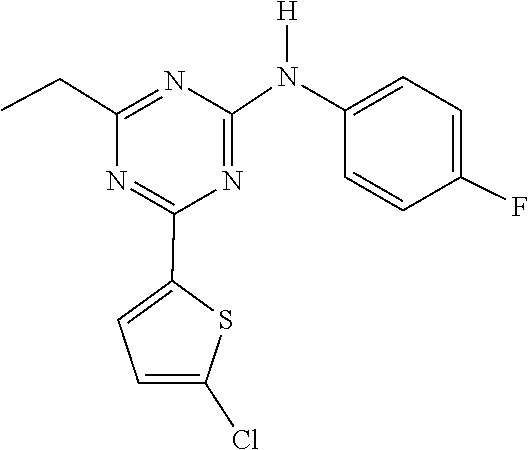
C1(C2=CC=C(Cl)S2)=NC(CC)=NC(N(C2=CC=C(F)C=C2)[H])=N1
